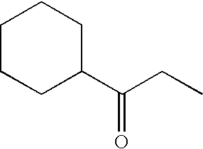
C1CCC(C(CC)=O)CC1
